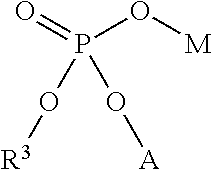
P(O[M])(=O)(O[A])O[R3]
